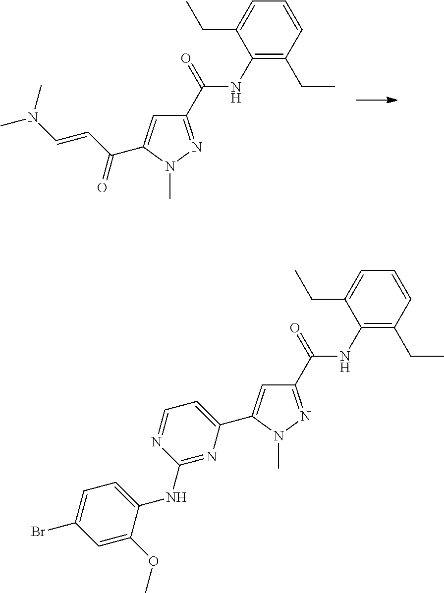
C1(C(NC2=C(CC)C=CC=C2CC)=O)=NN(C)C(C(C=CN(C)C)=O)=C1.C1(C(NC2=C(CC)C=CC=C2CC)=O)=NN(C)C(C2=CC=NC(NC3=CC=C(Br)C=C3OC)=N2)=C1
